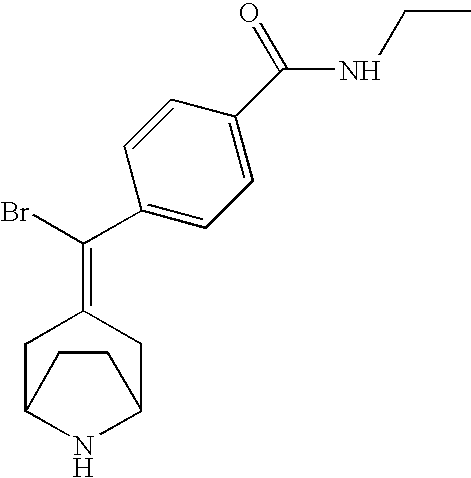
C1C2NC(CC1=C(Br)C1=CC=C(C(NCC)=O)C=C1)CC2
